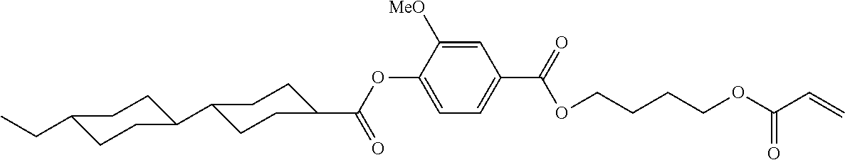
C(CCCOC(C=C)=O)OC(C1=CC=C(OC(=O)C2CCC(C3CCC(CC)CC3)CC2)C([MeO])=C1)=O
